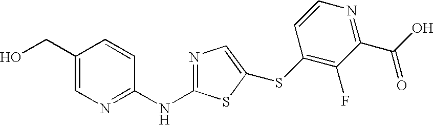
C1(CO)=CN=C(NC2=NC=C(SC3=C(F)C(C(O)=O)=NC=C3)S2)C=C1
